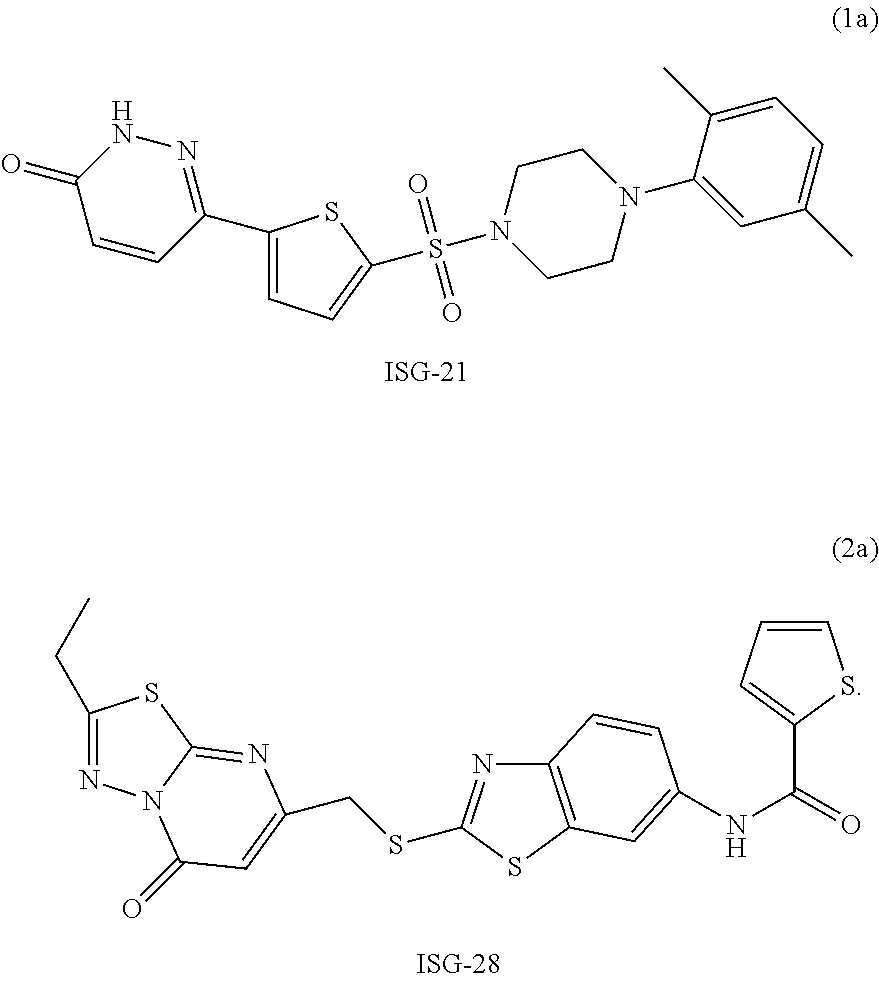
C1(C2=NNC(=O)C=C2)=CC=C(S(N2CCN(C3=CC(C)=CC=C3C)CC2)(=O)=O)S1.C1(CC)=NN2C(=NC(CSC3=NC4=C(S3)C=C(NC(=O)C3=CC=CS3)C=C4)=CC2=O)S1
